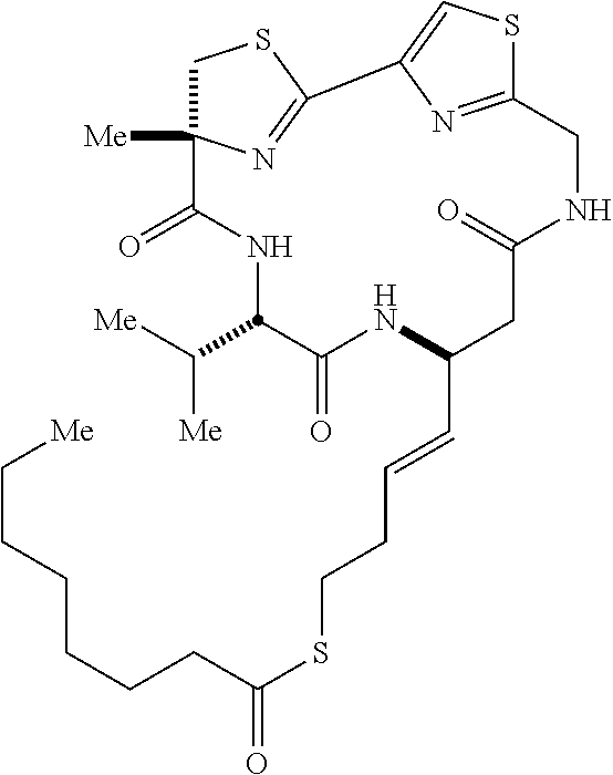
O=C1NCC2=NC(=CS2)C2=NC([Me])(C(=O)NC(C([Me])[Me])C(=O)NC(C=CCCSC(=O)CCCCCC[Me])C1)CS2
